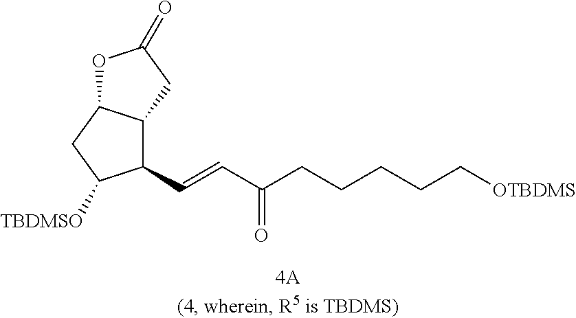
C(=CC(CCCCC[OTBDMS])=O)C1C2C(CC1[TBDMSO])OC(=O)C2
